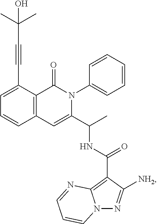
C1=C(C#CC(C)(C)O)C2=C(C=C1)C=C(C(C)NC(C1=C3N(N=C1[NH2])C=CC=N3)=O)N(C1=CC=CC=C1)C2=O
